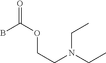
C(CN(CC)CC)OC(B)=O
